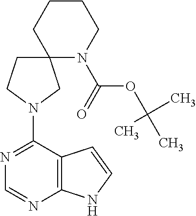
N1=C(N2CC3(CC2)N(C(=O)OC(C)(C)C)CCCC3)C2=C(N=C1)NC=C2
